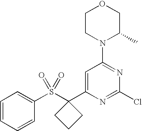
C1=C(C2(S(C3=CC=CC=C3)(=O)=O)CCC2)N=C(Cl)N=C1N1CCOCC1C
